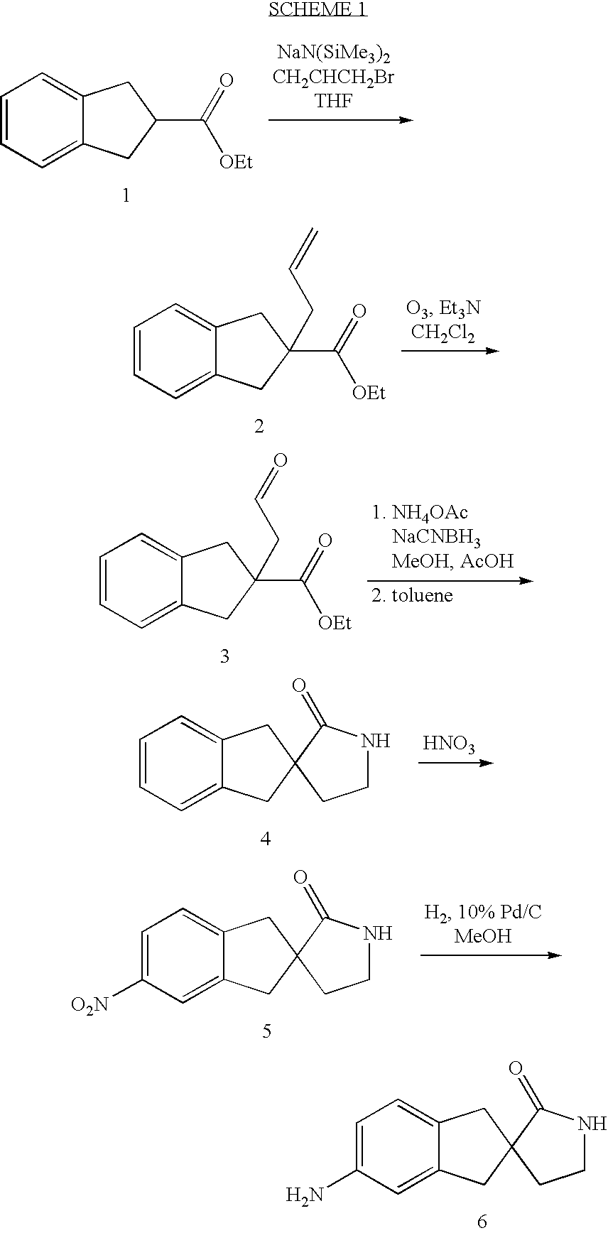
C1=CC=C2C(=C1)CC(C([OEt])=O)C2.C1=CC=C2C(=C1)CC(C([OEt])=O)(CC=C)C2.C1=CC=C2C(=C1)CC(C([OEt])=O)(CC=O)C2.[HNO3].C1=CC=C2C(=C1)CC1(C2)C(=O)NCC1.C1=C([O2N])C=C2C(=C1)CC1(C2)C(=O)NCC1.C1=C(N)C=C2C(=C1)CC1(C2)C(=O)NCC1
